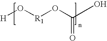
[H]O[R1]OC(=O)O
